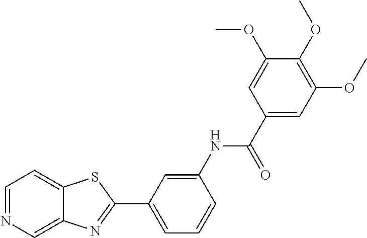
C1=NC=C2C(=C1)SC(C1=CC=CC(NC(=O)C3=CC(OC)=C(OC)C(OC)=C3)=C1)=N2
